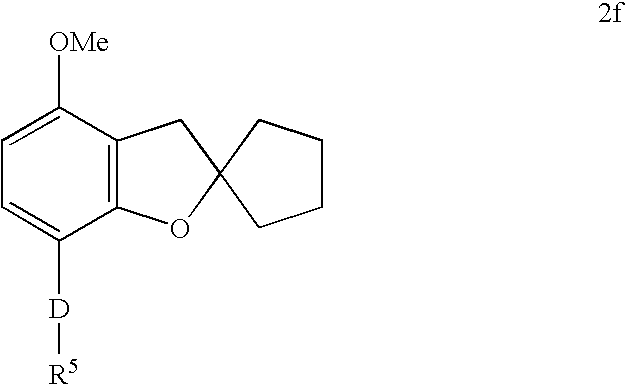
C1=C([D][R5])C2=C(C([OMe])=C1)CC1(O2)CCCC1
